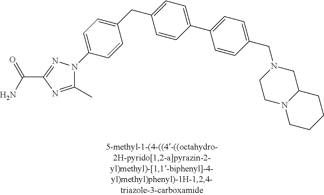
C1(CC2=CC=C(C3=CC=C(CN4CCN5C(C4)CCCC5)C=C3)C=C2)=CC=C(N2C(C)=NC(C(N)=O)=N2)C=C1
